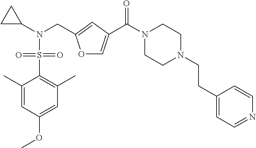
O1C=C(C(N2CCN(CCC3=CC=NC=C3)CC2)=O)C=C1CN(C1CC1)S(=O)(=O)C1=C(C)C=C(OC)C=C1C
